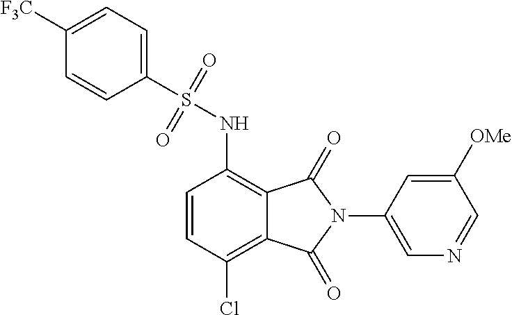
C1([F3C])=CC=C(S(=O)(=O)NC2=C3C(=C(Cl)C=C2)C(=O)N(C2=CN=CC([OMe])=C2)C3=O)C=C1
